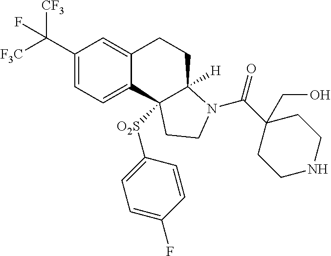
C(C1=CC=C2C(=C1)CCC1([H])C2([O2S]C2=CC=C(F)C=C2)CCN1C(=O)C1(CO)CCNCC1)([F3C])([CF3])F
